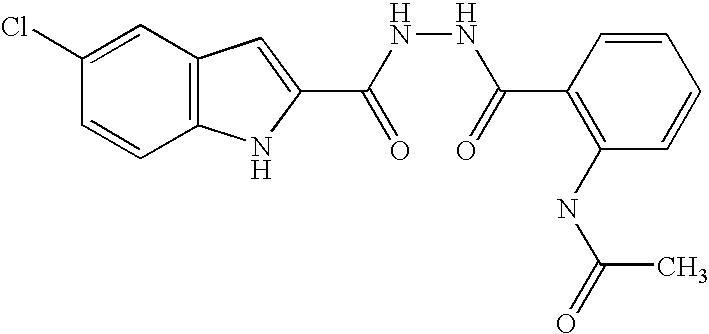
C12=C(C=C(Cl)C=C1)C=C(C(NNC(C1=C(NC(=O)C)C=CC=C1)=O)=O)N2
